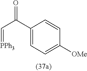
O=C(C1=CC=C([OMe])C=C1)C=[PPh3]
